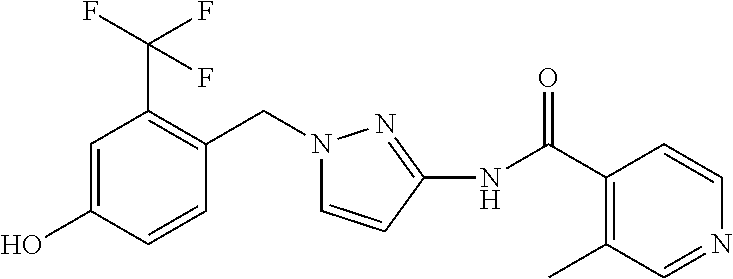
C1=C(O)C=CC(CN2C=CC(NC(C3=C(C)C=NC=C3)=O)=N2)=C1C(F)(F)F
